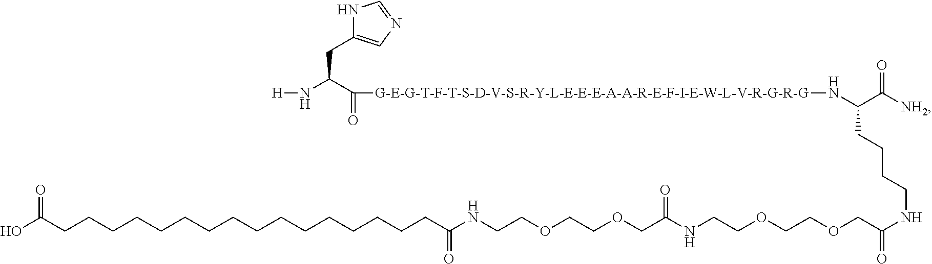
N([H])C(C(=O)[G-E-G-T-F-T-S-D-V-S-R-Y-L-E-E-E-A-A-R-E-F-I-E-W-L-V-R-G-R-G]NC(C([NH2])=O)CCCCNC(=O)COCCOCCNC(COCCOCCNC(=O)CCCCCCCCCCCCCCCCC(O)=O)=O)CC1=CN=CN1
